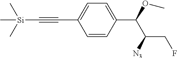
C([Si](C)(C)C)#CC1=CC=C(C(OC)C([N3])CF)C=C1
